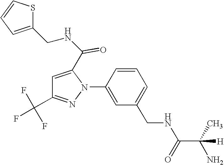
C1=CC(N2C(C(NCC3=CC=CS3)=O)=CC(C(F)(F)F)=N2)=CC(CNC(C(C)(N)[H])=O)=C1
